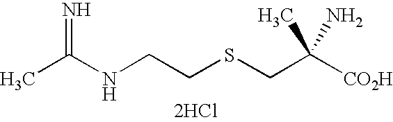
CC(NCCSCC([CO2H])(C)N)=N.[2HCl]
